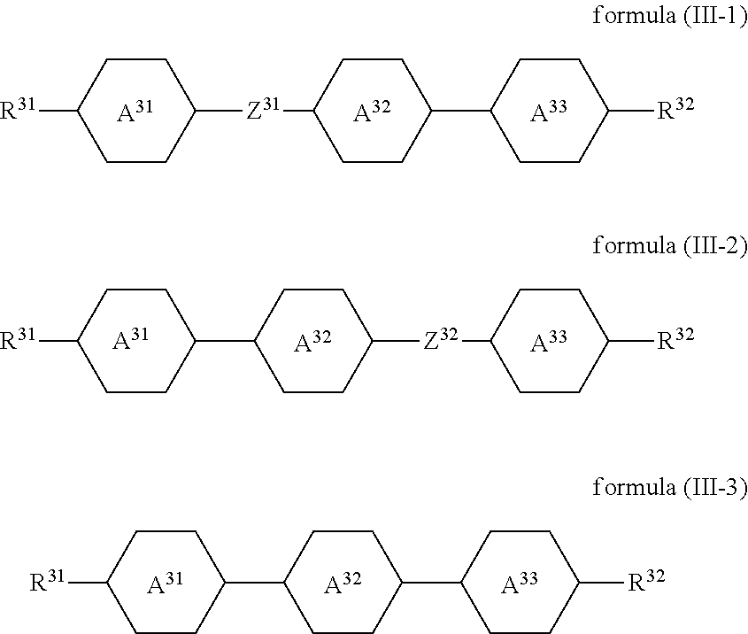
[A31].C1CC([Z31]C2CCC(C3CCC([R32])CC3)CC2)CCC1[R31].[A32].[A33].[A32].[A31].C1CC(C2CCC(C3CCC([R32])CC3)CC2)CCC1[R31].[A33].[A31].[A32].C1CC(C2CCC([Z32]C3CCC([R32])CC3)CC2)CCC1[R31].[A33]
